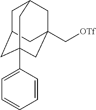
C1C2CC3(C4=CC=CC=C4)CC(C[OTf])(CC1C3)C2
